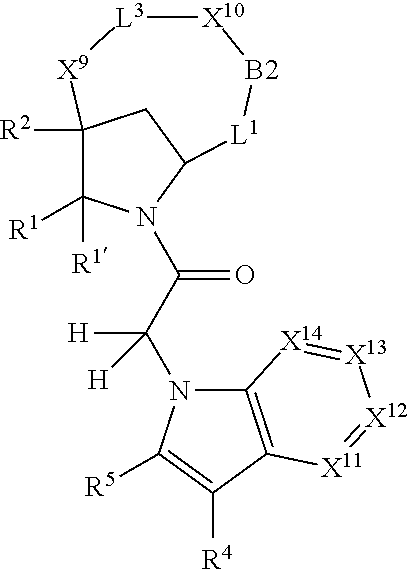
C1([R1])([R1])N(C(C(N2C3=C(C([R4])=C2[R5])[X11]=[X12][X13]=[X14]3)([H])[H])=O)C2CC1([R2])[X9][L3][X10][B2][L1]2
